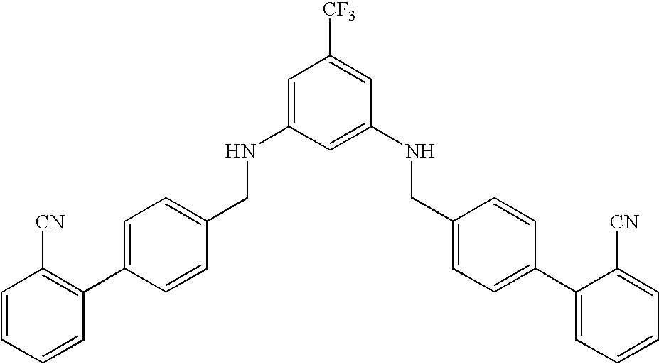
C1=C(C2=C([CN])C=CC=C2)C=CC(CNC2=CC([CF3])=CC(NCC3=CC=C(C4=CC=CC=C4[CN])C=C3)=C2)=C1
